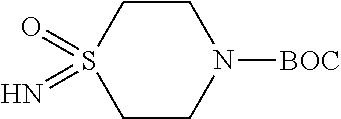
C1CN([BOC])CCS1(=O)=N
